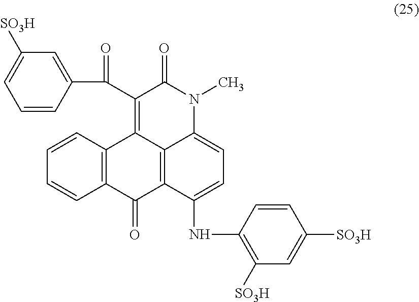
C1=CC(C(=O)C2=C3C4=C(C(NC5=C([SO3H])C=C([SO3H])C=C5)=CC=C4N(C)C2=O)C(=O)C2=C3C=CC=C2)=CC([SO3H])=C1
